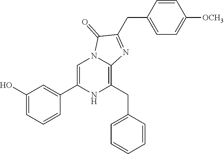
C1(O)=CC=CC(C2=CN3C(=C(CC4=CC=CC=C4)N2)N=C(CC2=CC=C([OCH3])C=C2)C3=O)=C1
